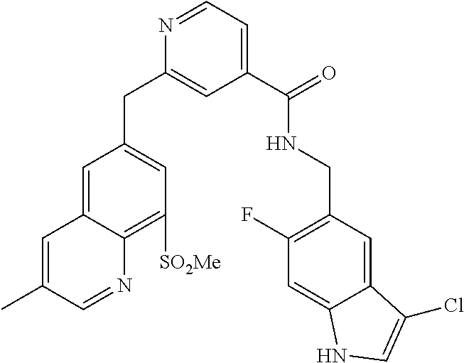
C1=C2C(=C([SO2Me])C=C1CC1=CC(C(=O)NCC3=C(F)C=C4C(=C3)C(Cl)=CN4)=CC=N1)N=CC(C)=C2
